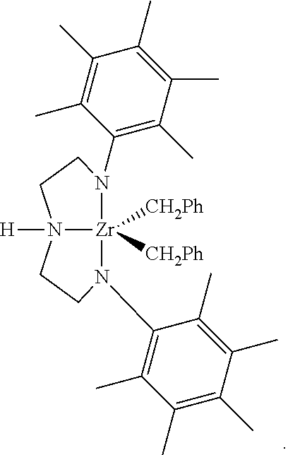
N12([H])[Zr]([CH2Ph])([CH2Ph])(N(C3=C(C)C(C)=C(C)C(C)=C3C)CC1)N(C1=C(C)C(C)=C(C)C(C)=C1C)CC2
